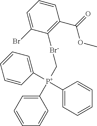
C1([P+](C2=CC=CC=C2)(C2=CC=CC=C2)C[Br-]C2=C(C(OC)=O)C=CC=C2Br)=CC=CC=C1
